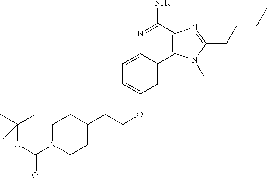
C1N(C(OC(C)(C)C)=O)CCC(CCOC2=CC=C3C(=C2)C2=C(C(N)=N3)N=C(CCCC)N2C)C1
